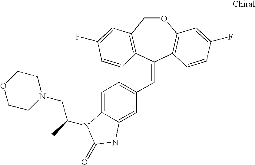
O1CC2=C(C(=CC3=CC=C4C(=C3)NC(=O)N4C(CN3CCOCC3)C)C3=C1C=C(F)C=C3)C=CC(F)=C2
